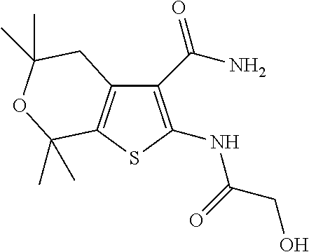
C12=C(SC(NC(=O)CO)=C1C(N)=O)C(C)(C)OC(C)(C)C2
